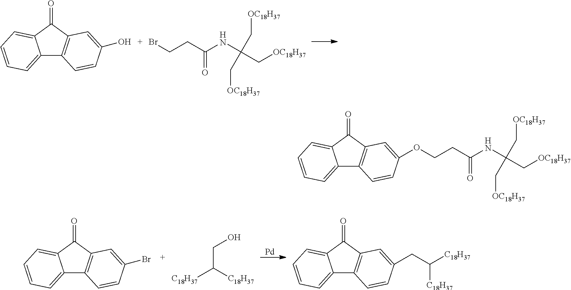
OC1=CC2=C(C3=CC=CC=C3C2=O)C=C1.BrCCC(=O)NC(C[OC18H37])(C[OC18H37])C[OC18H37].BrC1=CC2=C(C3=CC=CC=C3C2=O)C=C1.C(C([C18H37])[C18H37])O.C(C1=CC2=C(C3=CC=CC=C3C2=O)C=C1)C([C18H37])[C18H37].[Pd].O(C1=CC2=C(C3=CC=CC=C3C2=O)C=C1)CCC(=O)NC(C[OC18H37])(C[OC18H37])C[OC18H37]
